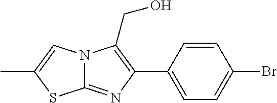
C12=NC(C3=CC=C(Br)C=C3)=C(CO)N1C=C(C)S2
